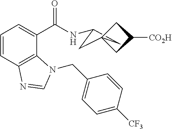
C1C(NC(C2=CC=CC3=C2N(CC2=CC=C([CF3])C=C2)C=N3)=O)CC12CC([CO2H])C2
